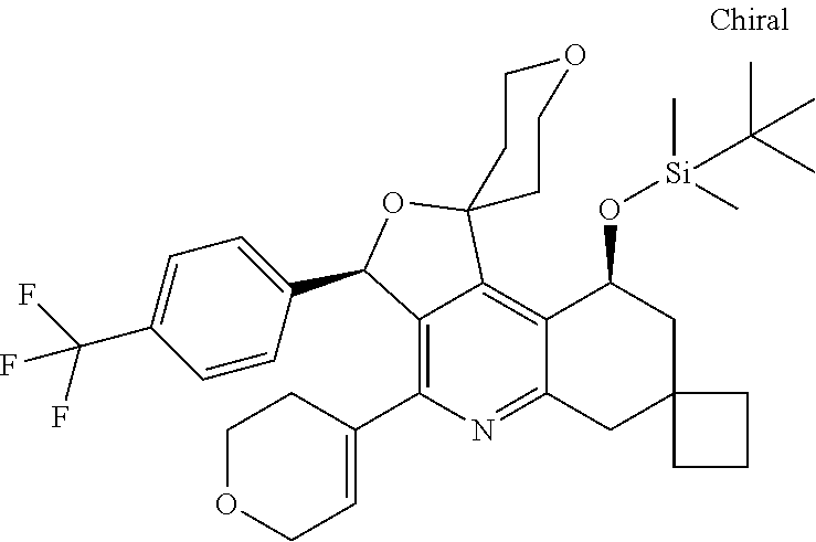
C12=C(C3=CCOCC3)N=C3C(=C1C1(OC2C2=CC=C(C(F)(F)F)C=C2)CCOCC1)C(O[Si](C)(C)C(C)(C)C)CC1(C3)CCC1
